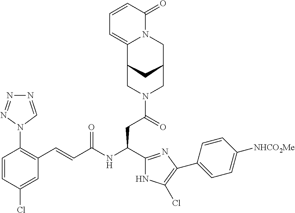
C1(Cl)=CC(C=CC(NC(CC(N2CC3CC(C2)CN2C3=CC=CC2=O)=O)C2=NC(C3=CC=C([NHCO2Me])C=C3)=C(Cl)N2)=O)=C(N2C=NN=N2)C=C1
